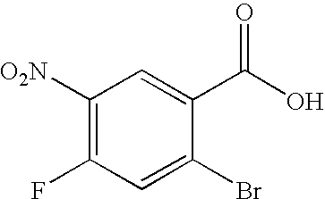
C1([O2N])=C(F)C=C(Br)C(C(O)=O)=C1
